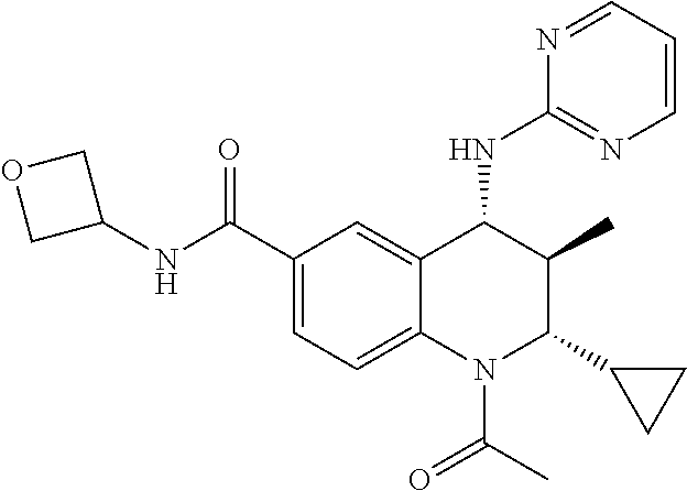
C12=CC(C(NC3COC3)=O)=CC=C1N(C(C)=O)C(C1CC1)C(C)C2NC1=NC=CC=N1
